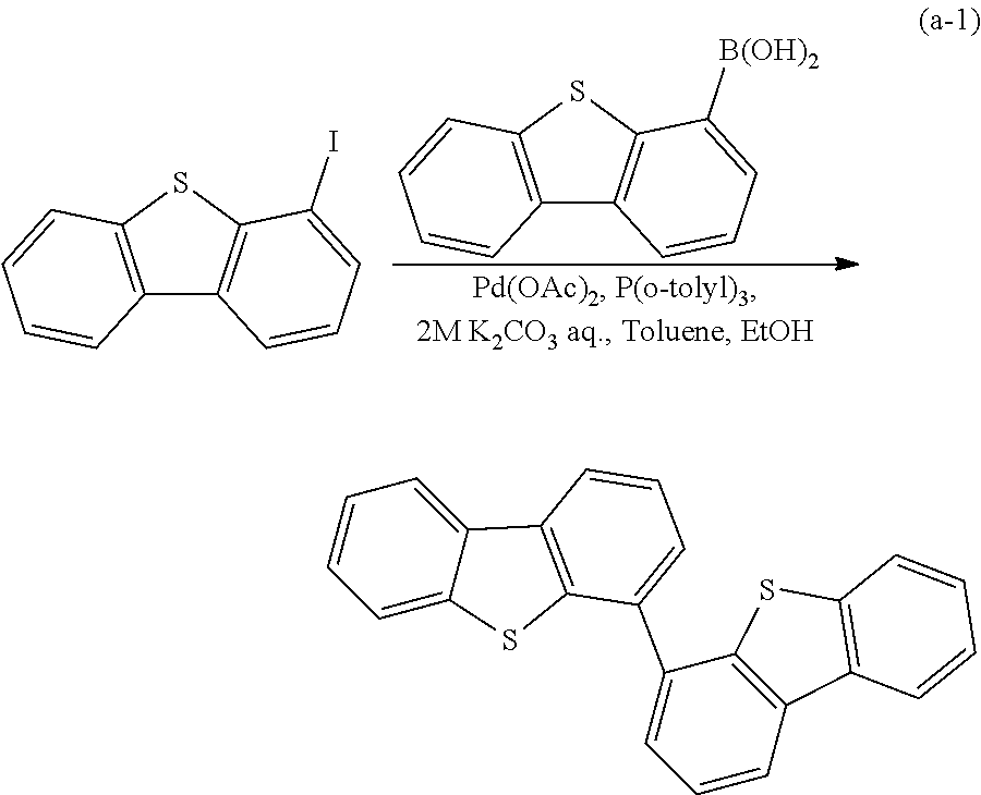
C12=C(SC3=C1C=CC=C3[B(OH)2])C=CC=C2.C12=C(SC3=C1C=CC=C3I)C=CC=C2.C1=C2C(=CC=C1)C1=C(S2)C(C2=CC=CC3=C2SC2=C3C=CC=C2)=CC=C1
